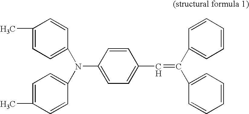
C1(C)=CC=C(N(C2=CC=C(C=C(C3=CC=CC=C3)C3=CC=CC=C3)C=C2)C2=CC=C(C)C=C2)C=C1
